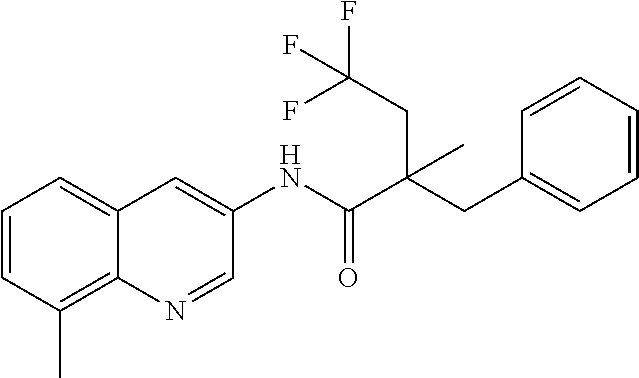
C12=C(C)C=CC=C1C=C(NC(C(CC1=CC=CC=C1)(CC(F)(F)F)C)=O)C=N2
